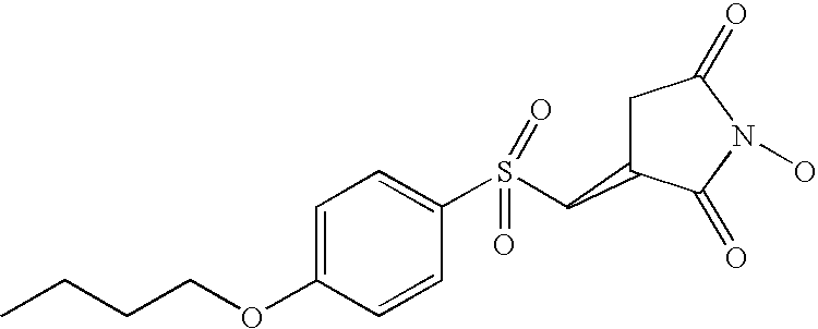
C1=C(OCCCC)C=CC(S(=O)(CC2CC(=O)N(O)C2=O)=O)=C1
